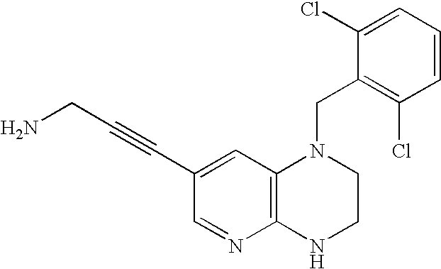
C1(Cl)=CC=CC(Cl)=C1CN1C2=C(NCC1)N=CC(C#CCN)=C2
